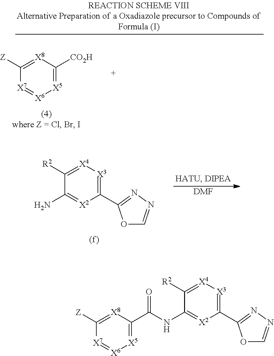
C1([Z])=[X8]C([CO2H])=[X5][X6]=[X7]1.C1([R2])=[X4][X3]=C(C2=NN=CO2)[X2]=C1N.[DMF].C1([R2])=[X4][X3]=C(C2=NN=CO2)[X2]=C1NC(C1=[X5][X6]=[X7]C([Z])=[X8]1)=O
